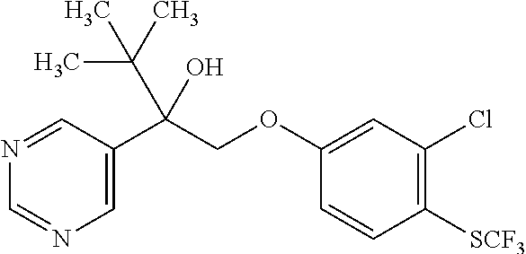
C1=C(C(COC2=CC(Cl)=C([SCF3])C=C2)(C(C)(C)C)O)C=NC=N1
